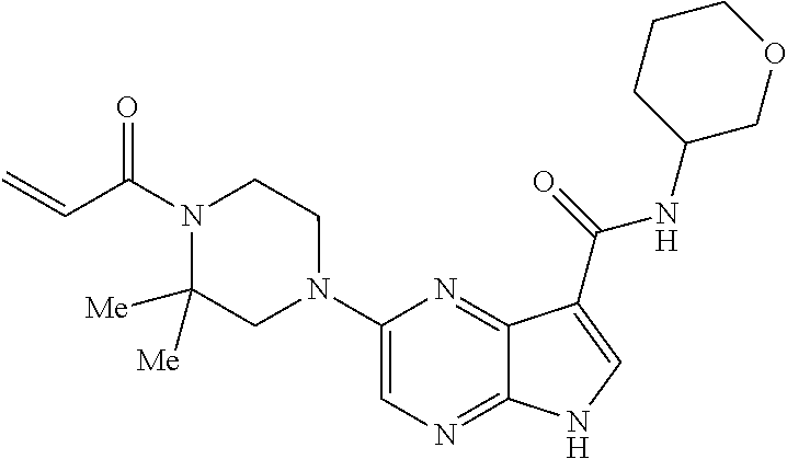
C1(N2CCN(C(C=C)=O)C([Me])([Me])C2)=CN=C2C(=N1)C(C(=O)NC1COCCC1)=CN2
